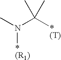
CN(C([*(T)])(C)C)[*(R1)]
